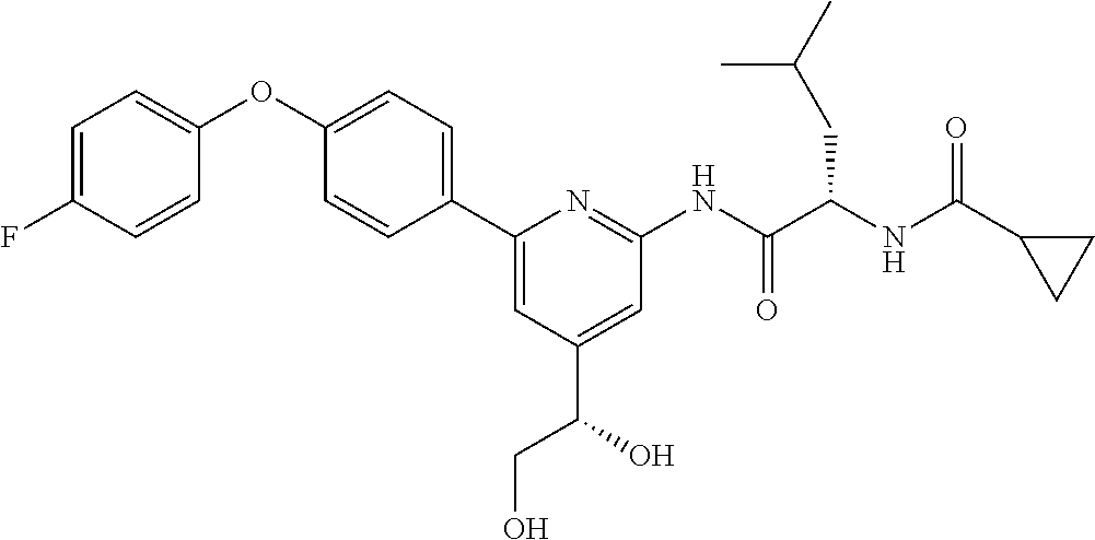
C1=C(F)C=CC(OC2=CC=C(C3=CC(C(O)CO)=CC(NC(C(NC(C4CC4)=O)CC(C)C)=O)=N3)C=C2)=C1
